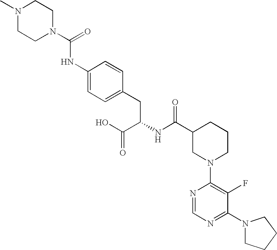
N1(C)CCN(C(=O)NC2=CC=C(CC(NC(C3CN(C4=C(F)C(N5CCCC5)=NC=N4)CCC3)=O)C(O)=O)C=C2)CC1
